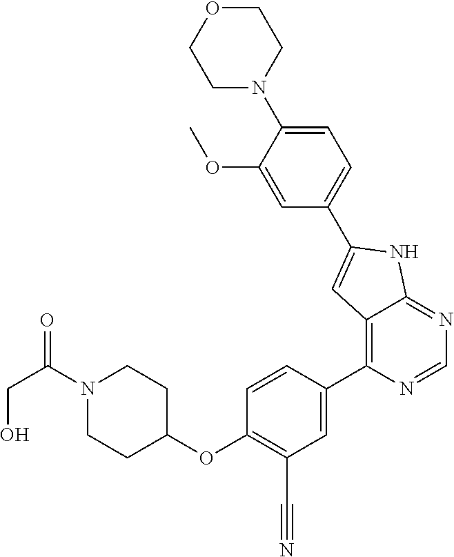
C1CC(OC2=C(C#N)C=C(C3=C4C(=NC=N3)NC(C3=CC=C(N5CCOCC5)C(OC)=C3)=C4)C=C2)CCN1C(=O)CO
